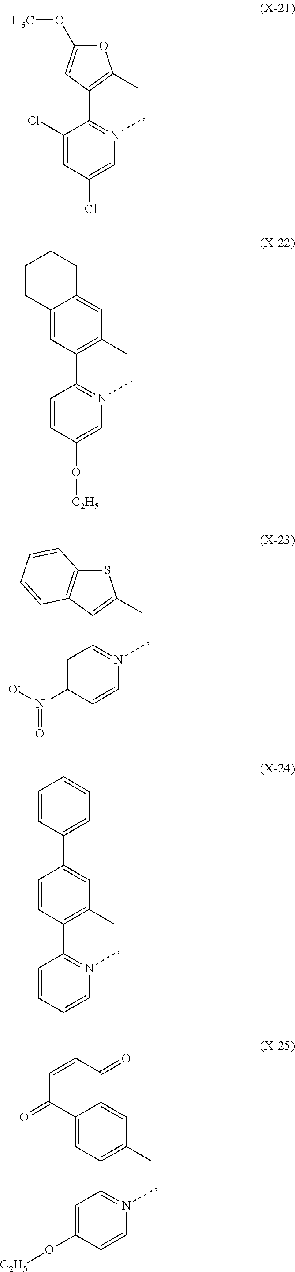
CN1=C(C2=C(C)OC(OC)=C2)C(Cl)=CC(Cl)=C1.CN1=C(C2=C(C)C=C3C(=C2)CCCC3)C=CC(O[C2H5])=C1.CN1=C(C2=C(C)SC3=C2C=CC=C3)C=C([N+](=O)[O-])C=C1.CN1=C(C2=C(C)C=C(C3=CC=CC=C3)C=C2)C=CC=C1.CN1=C(C2=C(C)C=C3C(=C2)C(=O)C=CC3=O)C=C(O[C2H5])C=C1
